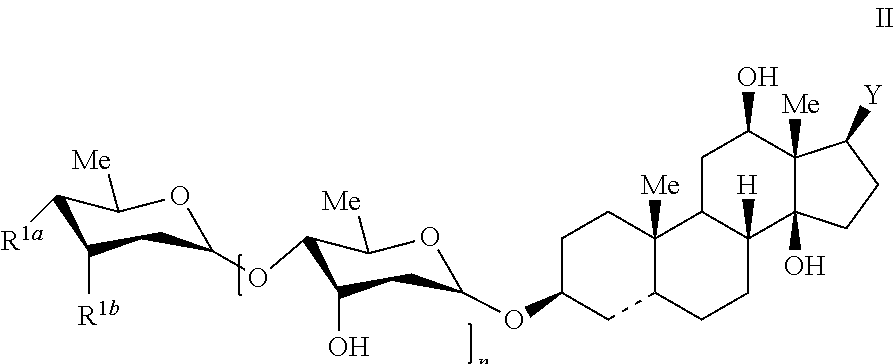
C1([R1a])C([R1b])CC(OC2C(O)CC(OC3CCC4([Me])C(C3)CCC3([H])C4CC(O)C4([Me])C3(O)CCC4[Y])OC2[Me])OC1[Me]
